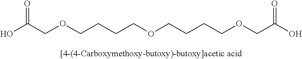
C(COCCCCOCCCCOCC(=O)O)(=O)O
